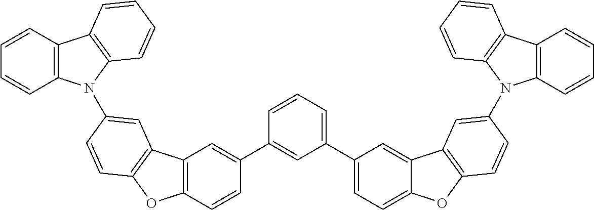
C1=C(C2=CC=C3C(=C2)C2=C(O3)C=CC(N3C4=C(C=CC=C4)C4=C3C=CC=C4)=C2)C=C(C2=CC3=C(C=C2)OC2=C3C=C(N3C4=C(C=CC=C4)C4=C3C=CC=C4)C=C2)C=C1
